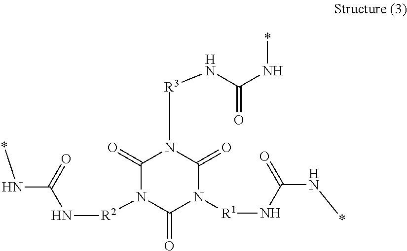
C1(=O)N([R2]NC(=O)N*)C(=O)N([R1]NC(=O)N*)C(=O)N1[R3]NC(N*)=O
